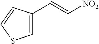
C1(C=C[NO2])=CSC=C1
